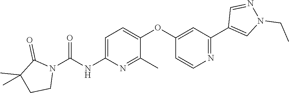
C1=C(NC(N2C(=O)C(C)(C)CC2)=O)N=C(C)C(OC2=CC(C3=CN(CC)N=C3)=NC=C2)=C1
